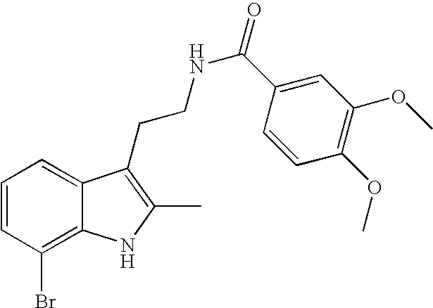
C1=CC(Br)=C2C(=C1)C(CCNC(=O)C1=CC(OC)=C(OC)C=C1)=C(C)N2
